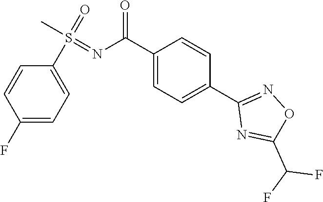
C1(S(=O)(C)=NC(C2=CC=C(C3=NOC(C(F)F)=N3)C=C2)=O)=CC=C(F)C=C1
